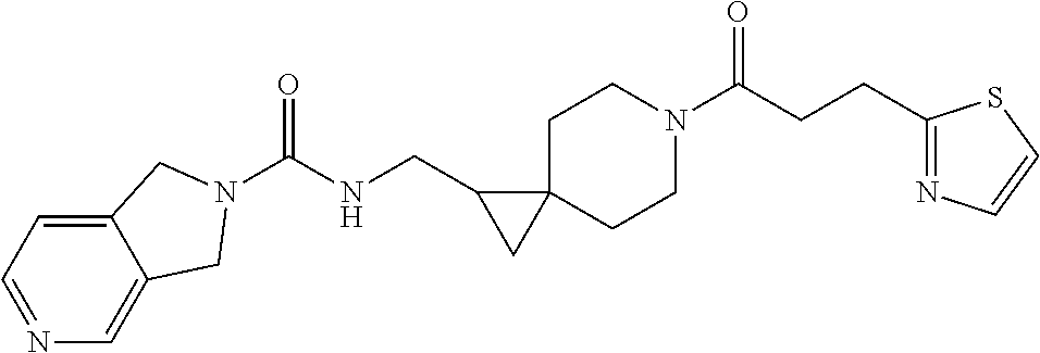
N1=CC=C2C(=C1)CN(C(=O)NCC1CC13CCN(C(=O)CCC1=NC=CS1)CC3)C2
